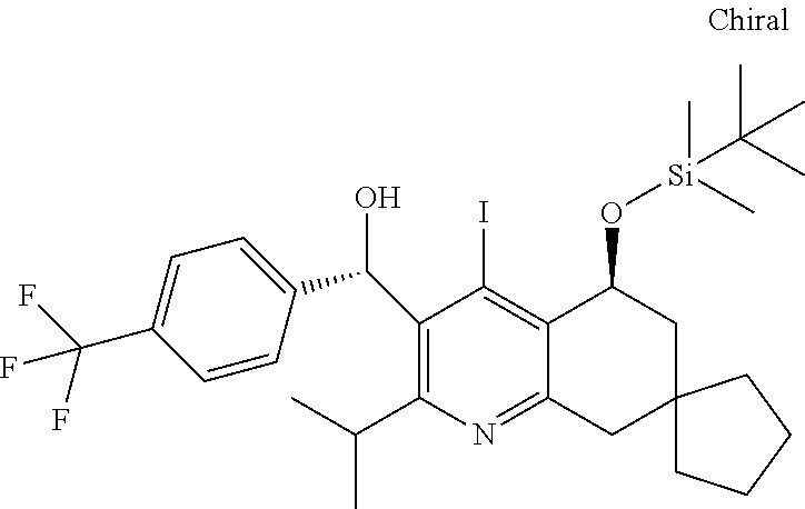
N1=C2C(=C(I)C(C(C3=CC=C(C(F)(F)F)C=C3)O)=C1C(C)C)C(O[Si](C(C)(C)C)(C)C)CC1(C2)CCCC1
